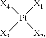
[Pt]([X1])([X3])([X4])[X2]
